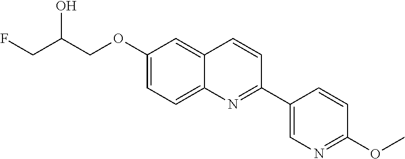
C1(OCC(CF)O)=CC=C2C(=C1)C=CC(C1=CN=C(OC)C=C1)=N2
